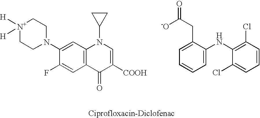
[N+]1([H])([H])CCN(C2=CC3=C(C=C2F)C(=O)C([COOH])=CN3C2CC2)CC1.C1(CC([-O])=O)=CC=CC=C1NC1=C(Cl)C=CC=C1Cl
